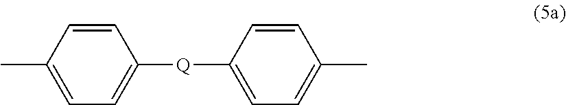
C1=CC(C)=CC=C1[Q]C1=CC=C(C)C=C1
